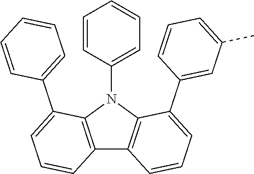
C12=C(N(C3=CC=CC=C3)C3=C1C=CC=C3C1=CC=CC=C1)C(C1=CC(C)=CC=C1)=CC=C2
